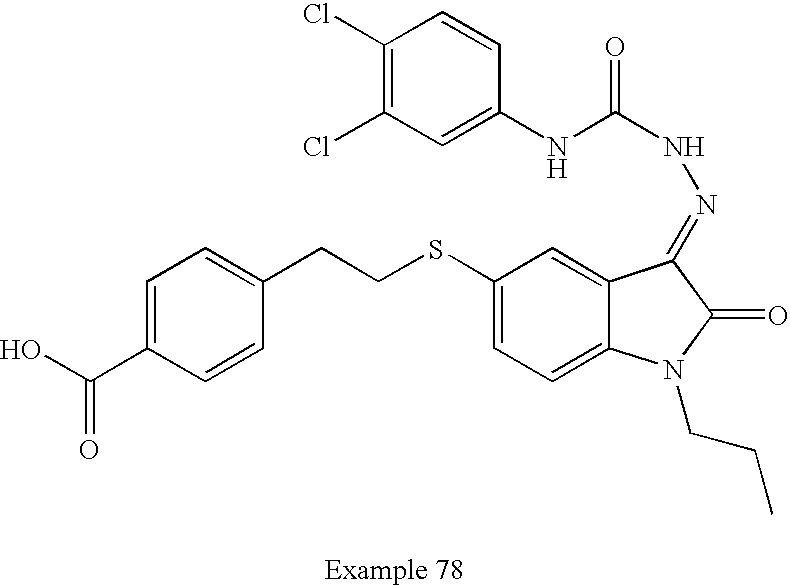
C1=C(C(O)=O)C=CC(CCSC2=CC=C3C(=C2)C(=NNC(=O)NC2=CC(Cl)=C(Cl)C=C2)C(=O)N3CCC)=C1
